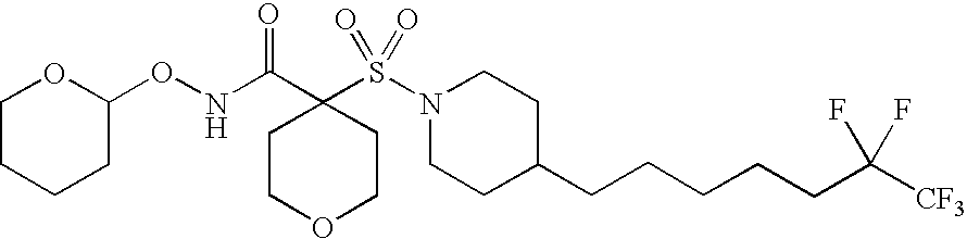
C1COCCC1(C(=O)NOC1OCCCC1)S(N1CCC(CCCCCC([CF3])(F)F)CC1)(=O)=O
